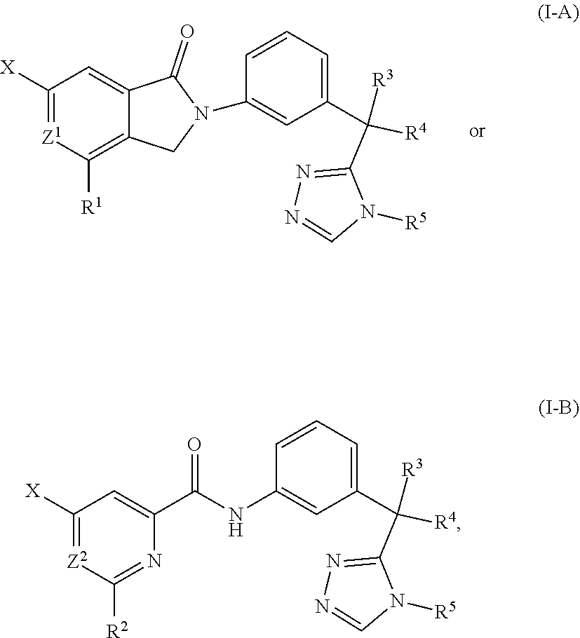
C1([X])=[Z1]C([R1])=C2C(=C1)C(=O)N(C1=CC(C([R4])([R3])C3=NN=CN3[R5])=CC=C1)C2.C1([X])=[Z2]C([R2])=NC(C(NC2=CC(C([R4])([R3])C3=NN=CN3[R5])=CC=C2)=O)=C1
